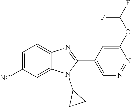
C1=C([NC])C=C2C(=C1)N=C(C1=CN=NC(OC(F)F)=C1)N2C1CC1
